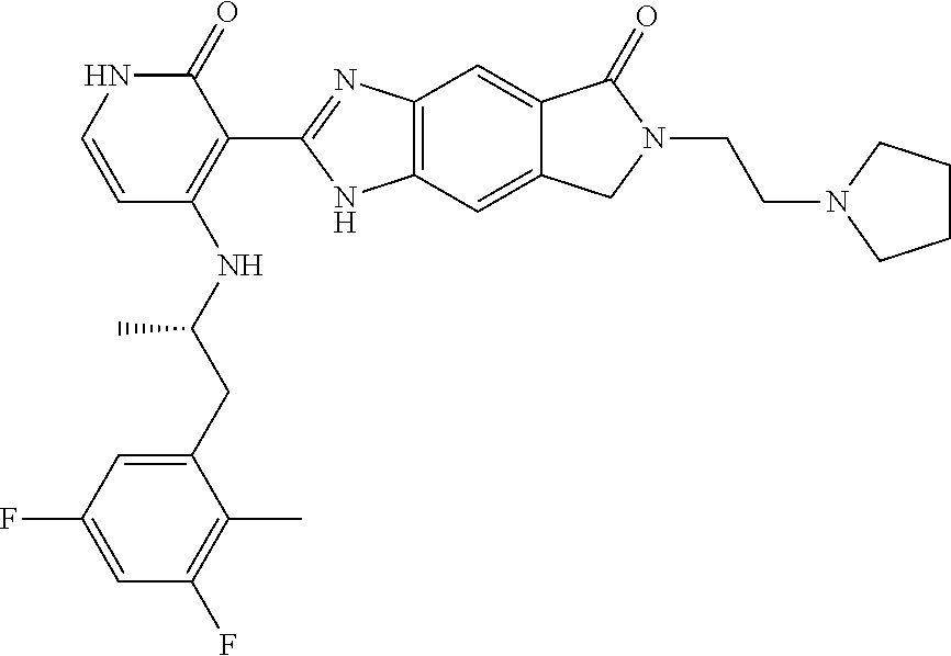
C12=C(C=C3C(=C1)C(=O)N(CCN1CCCC1)C3)NC(C1=C(NC(C)CC3=CC(F)=CC(F)=C3C)C=CNC1=O)=N2
